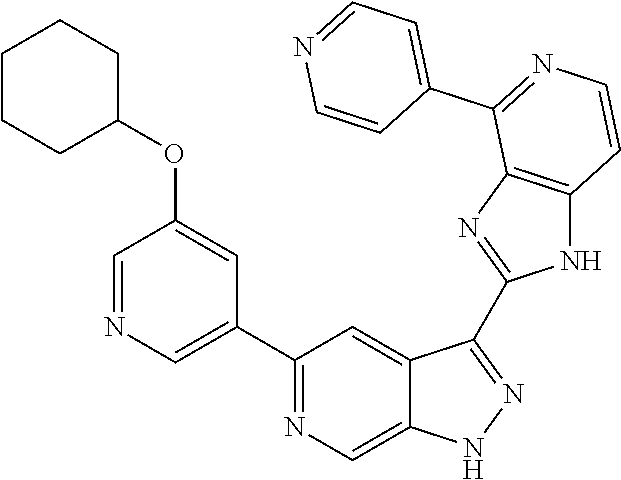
C1(C2=NC=C3C(=C2)C(C2=NC4=C(N2)C=CN=C4C2=CC=NC=C2)=NN3)=CN=CC(OC2CCCCC2)=C1
